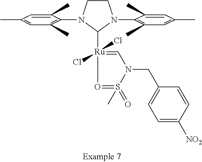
C1CN(C2=C(C)C=C(C)C=C2C)C([Ru]2(Cl)(Cl)=CN(CC3=CC=C([NO2])C=C3)S(C)(=O)=O2)N1C1=C(C)C=C(C)C=C1C
